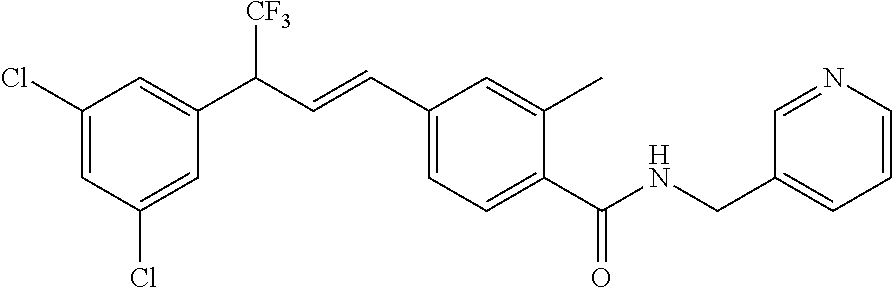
C1(Cl)=CC(C(C=CC2=CC=C(C(NCC3=CC=CN=C3)=O)C(C)=C2)[CF3])=CC(Cl)=C1
